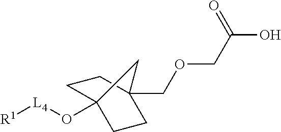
C1C2(O[L4][R1])CCC(COCC(O)=O)(C1)C2
